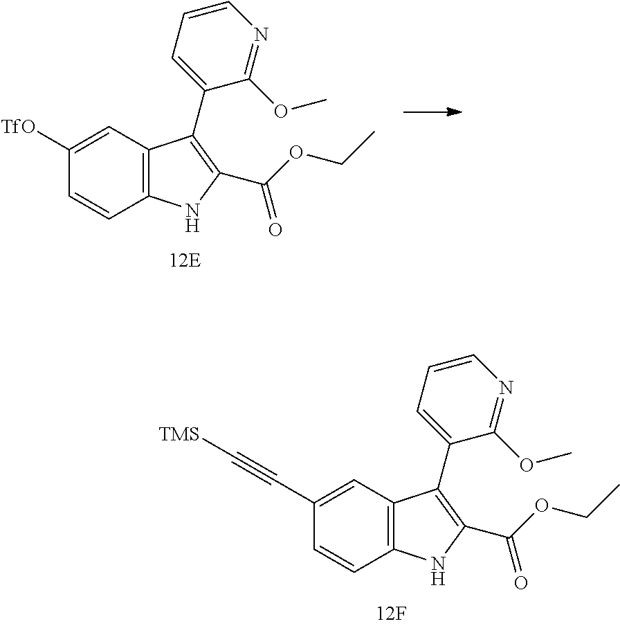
C12=C(NC(C(OCC)=O)=C1C1=CC=CN=C1OC)C=CC([TfO])=C2.C12=C(NC(C(OCC)=O)=C1C1=CC=CN=C1OC)C=CC(C#C[TMS])=C2
